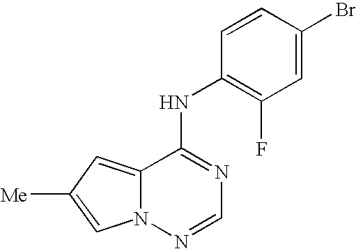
C12=CC([Me])=CN1N=CN=C2NC1=C(F)C=C(Br)C=C1
